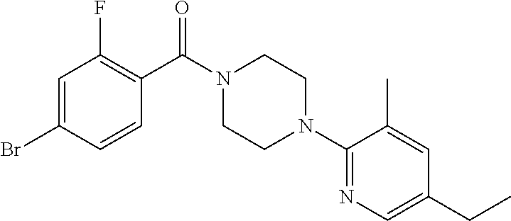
BrC1=CC(F)=C(C(N2CCN(C3=NC=C(CC)C=C3C)CC2)=O)C=C1
